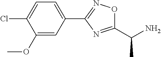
C1=C(Cl)C(OC)=CC(C2=NOC(C(N)C)=N2)=C1
